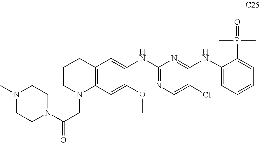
C12=C(C=C(OC)C(NC3=NC=C(Cl)C(NC4=CC=CC=C4P(C)(C)=O)=N3)=C1)N(CC(N1CCN(C)CC1)=O)CCC2
